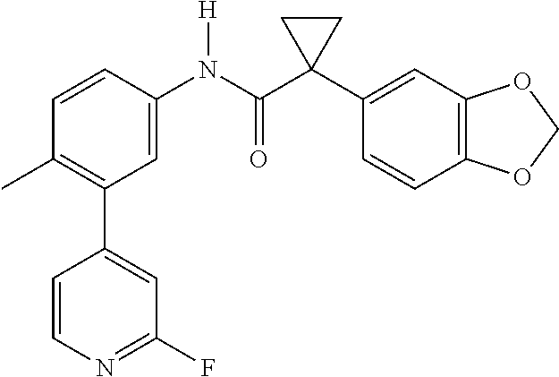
C1=C(N(C(C2(C3=CC4=C(C=C3)OCO4)CC2)=O)[H])C=CC(C)=C1C1=CC(F)=NC=C1
